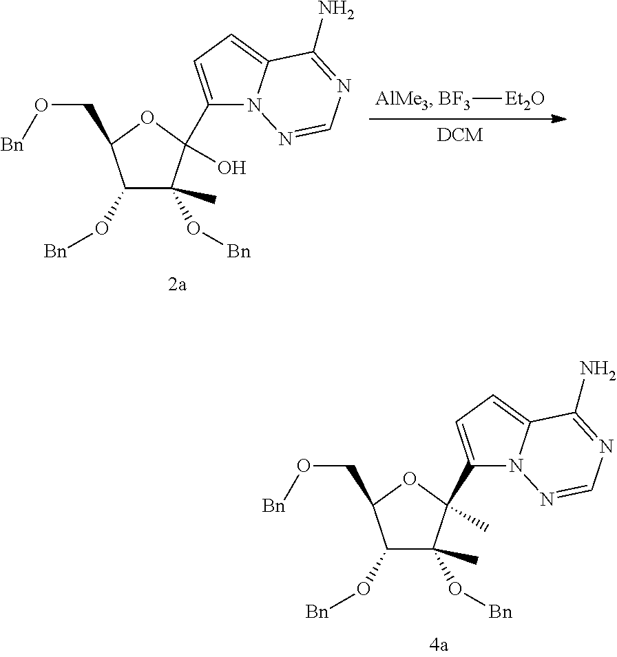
C(C1OC(O)(C2=CC=C3N2N=CN=C3N)C(O[Bn])(C)C1O[Bn])O[Bn].[BF3][Et2O].C(C1OC(C)(C2=CC=C3N2N=CN=C3N)C(O[Bn])(C)C1O[Bn])O[Bn]
